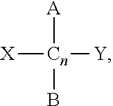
[A][Cn]([X])([Y])B
